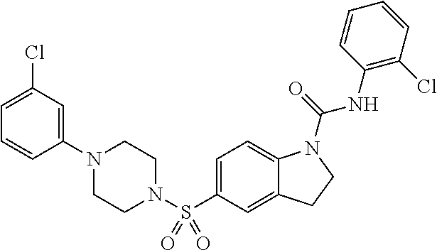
C1(N2CCN(S(C3=CC=C4C(=C3)CCN4C(=O)NC3=C(Cl)C=CC=C3)(=O)=O)CC2)=CC(Cl)=CC=C1
